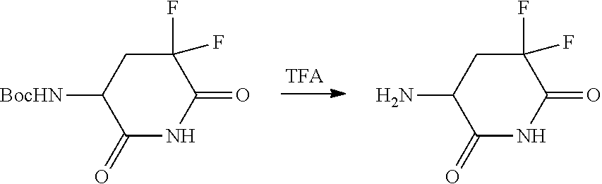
C1(=O)NC(=O)C(F)(F)CC1[BocHN].C1(=O)NC(=O)C(F)(F)CC1N
